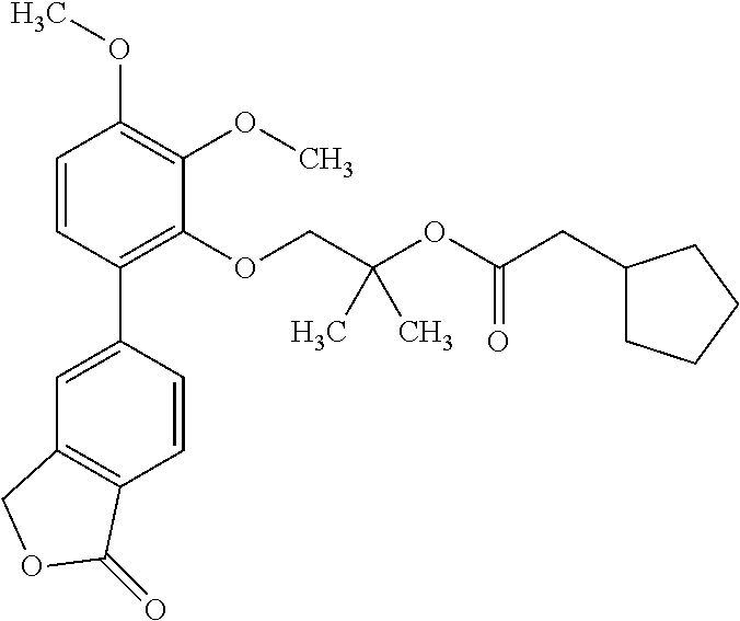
C1=CC(C2=CC3=C(C=C2)C(=O)OC3)=C(OCC(OC(CC2CCCC2)=O)(C)C)C(OC)=C1OC
